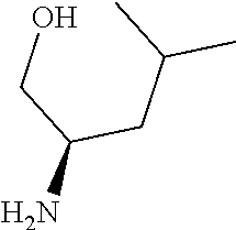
NC(CC(C)C)CO
